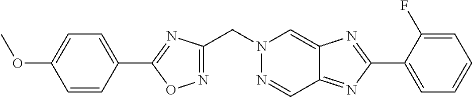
N1=C(CN2N=CC3=NC(C4=CC=CC=C4F)=NC3=C2)N=C(C2=CC=C(OC)C=C2)O1
